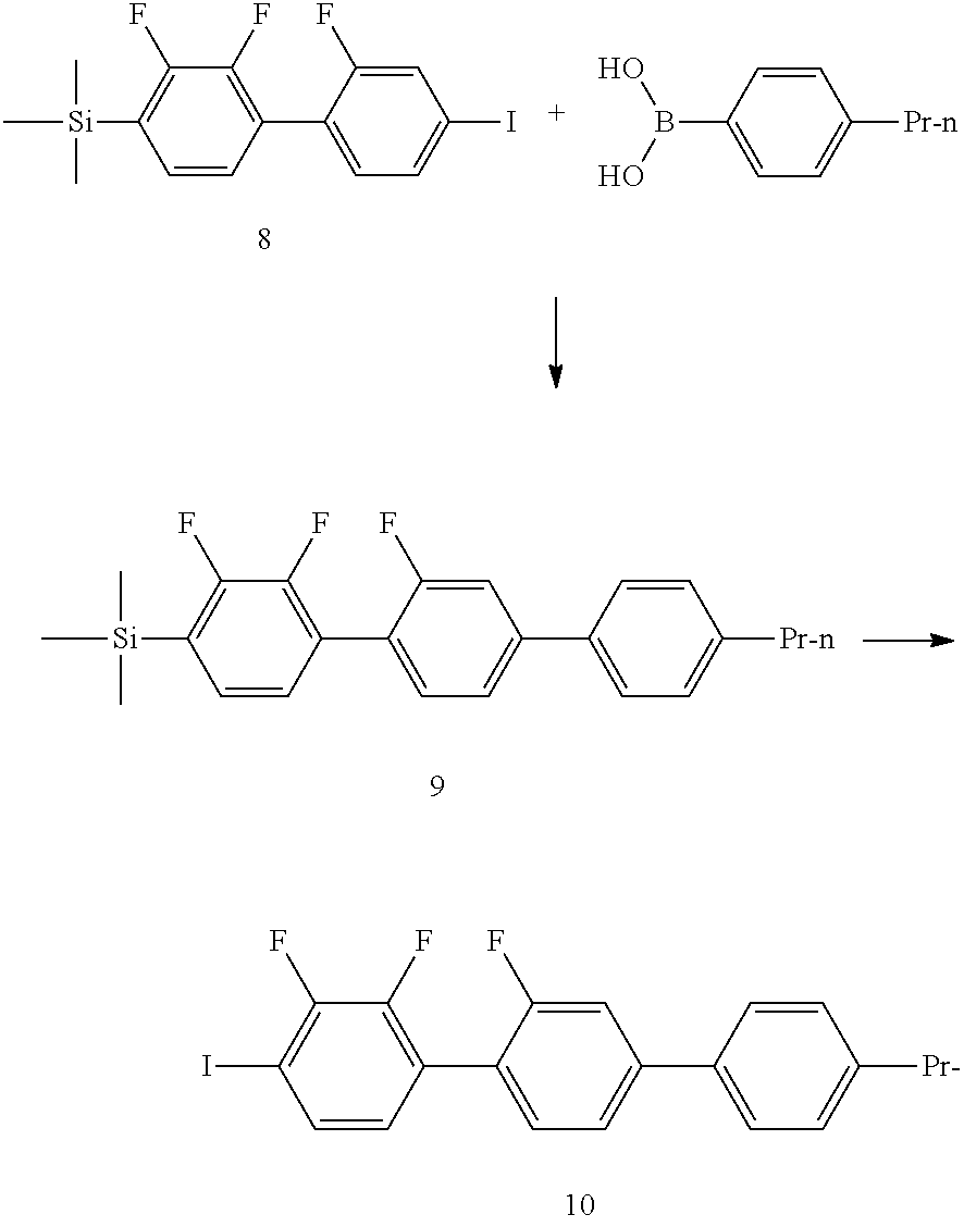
C1=CC([Si](C)(C)C)=C(F)C(F)=C1C1=CC=C(C2=CC=C([Pr-n])C=C2)C=C1F.C1=CC(I)=C(F)C(F)=C1C1=CC=C(C2=CC=C([Pr])C=C2)C=C1F.C1=CC([Si](C)(C)C)=C(F)C(F)=C1C1=CC=C(I)C=C1F.OB(O)C1=CC=C([Pr-n])C=C1
